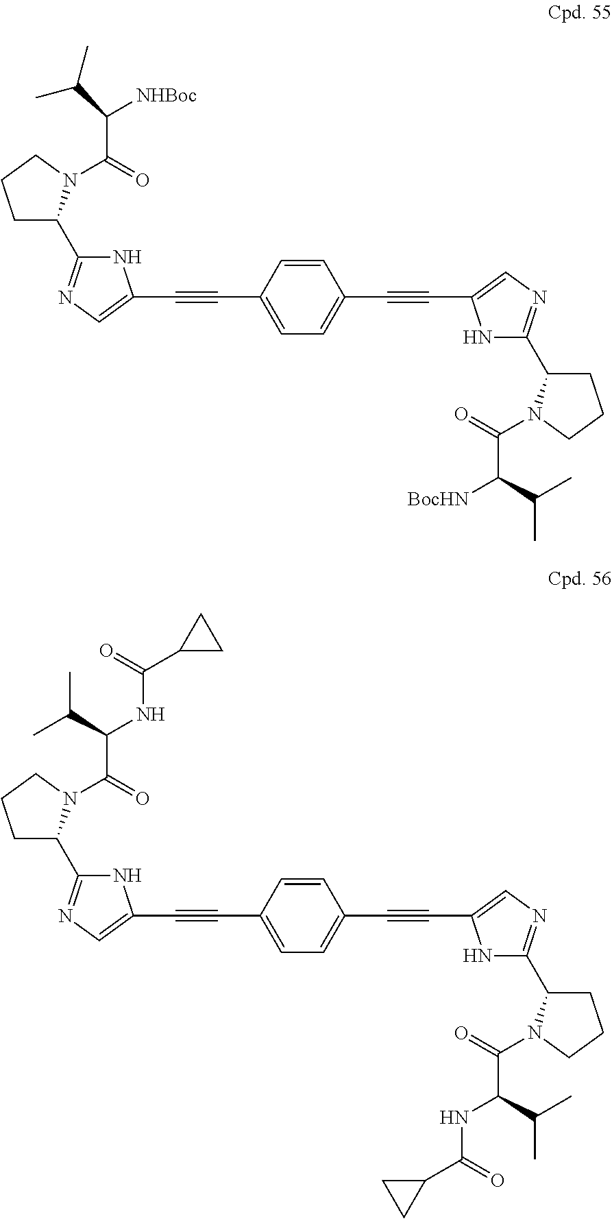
C1=C(C#CC2=CN=C(C3CCCN3C(C(C(C)C)[NHBoc])=O)N2)C=CC(C#CC2=CN=C(C3CCCN3C(=O)C(C(C)C)[BocHN])N2)=C1.C1=C(C#CC2=CN=C(C3CCCN3C(C(C(C)C)NC(C3CC3)=O)=O)N2)C=CC(C#CC2=CN=C(C3CCCN3C(=O)C(C(C)C)NC(C3CC3)=O)N2)=C1
